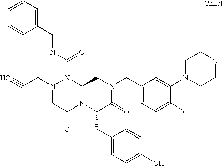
N1(C(NCC2=CC=CC=C2)=O)N(CC#C)CC(=O)N2C1CN(CC1=CC=C(Cl)C(N3CCOCC3)=C1)C(=O)C2CC1=CC=C(O)C=C1
